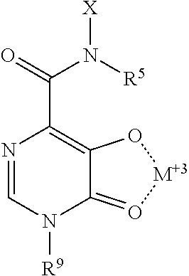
N1=CN([R9])C2=O[M+3]OC2=C1C(=O)N([R5])[X]
